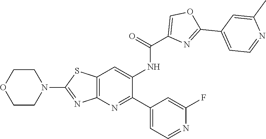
C1COCCN1C1=NC2=C(S1)C=C(NC(=O)C1=COC(C3=CC=NC(C)=C3)=N1)C(C1=CC=NC(F)=C1)=N2
